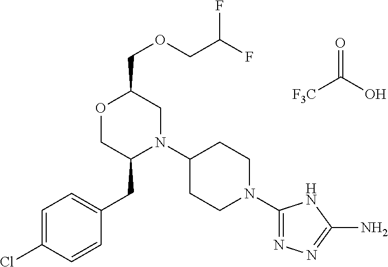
[F3C]C(O)=O.C(C1OCC(CC2=CC=C(Cl)C=C2)N(C2CCN(C3=NN=C(N)N3)CC2)C1)OCC(F)F
